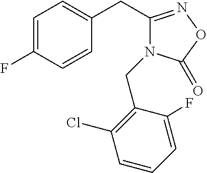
C1=C(F)C=CC(CC2=NOC(=O)N2CC2=C(Cl)C=CC=C2F)=C1
